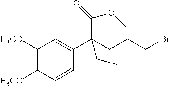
C1([H3CO])=C([H3CO])C=CC(C(CCCBr)(C(OC)=O)CC)=C1
